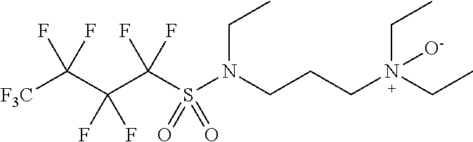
C(C(C(S(N(CCCN(CC)(CC)[O-])CC)(=O)=O)(F)F)(F)F)([F3C])(F)F
